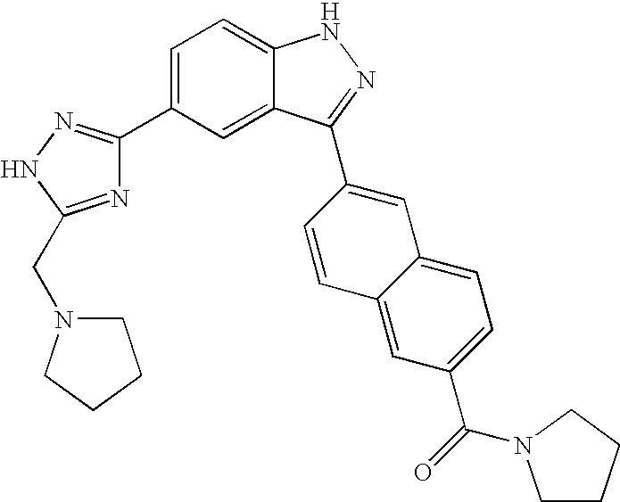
C1=C(C2=NNC(CN3CCCC3)=N2)C=C2C(=C1)NN=C2C1=CC2=CC=C(C(=O)N3CCCC3)C=C2C=C1
